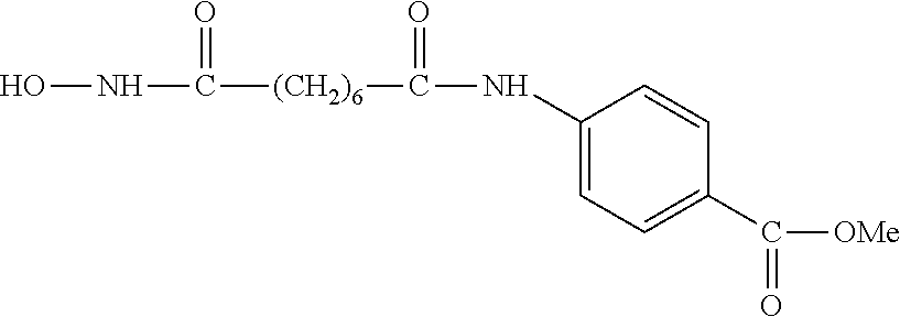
N(C([(CH2)6]C(NC1=CC=C(C([OMe])=O)C=C1)=O)=O)O
